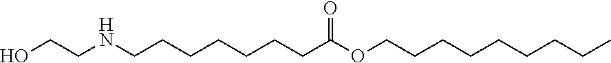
C(CCNCCO)CCCCC(OCCCCCCCCC)=O
